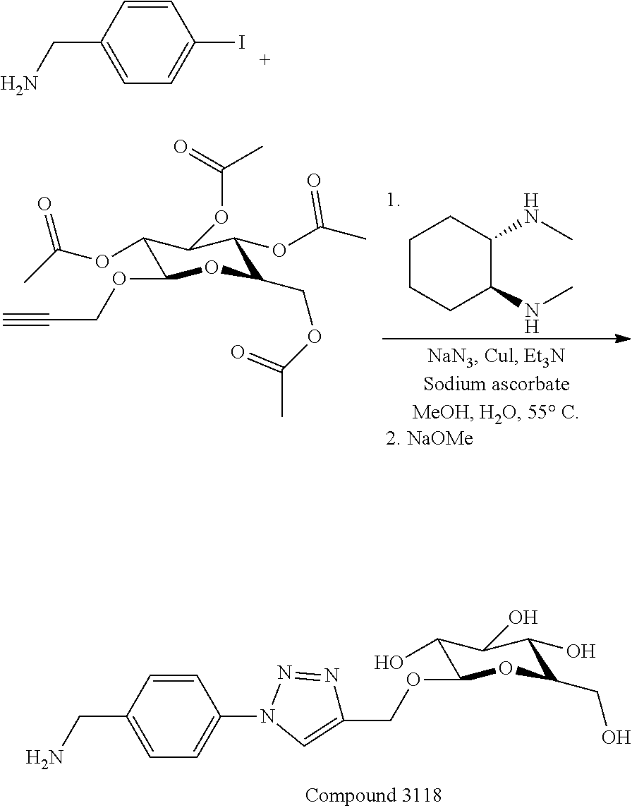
C1(OC(C)=O)C(OCC#C)OC(COC(C)=O)C(OC(C)=O)C1OC(C)=O.C1CCC(NC)C(NC)C1.C1(O)C(OCC2=CN(C3=CC=C(CN)C=C3)N=N2)OC(CO)C(O)C1O.C(C1=CC=C(I)C=C1)N
